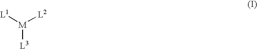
[M]([L3])([L1])[L2]
